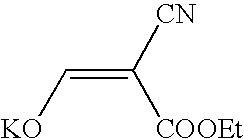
C(=C([CN])[COOEt])[KO]
